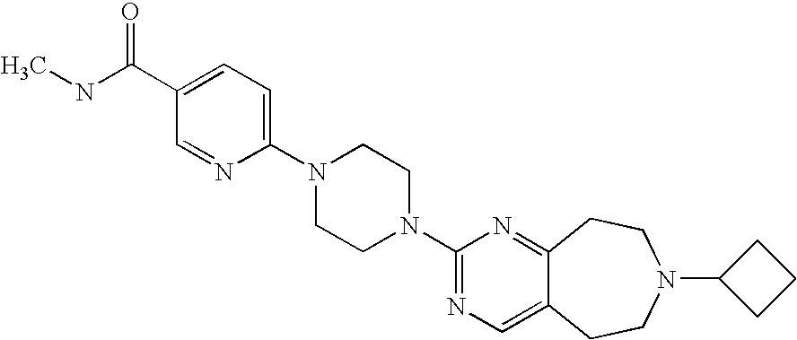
N1(C2=CC=C(C(NC)=O)C=N2)CCN(C2=NC=C3C(=N2)CCN(C2CCC2)CC3)CC1
